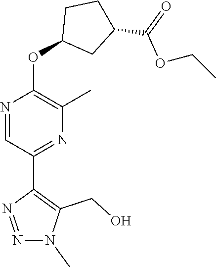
N1=CC(C2=C(CO)N(C)N=N2)=NC(C)=C1OC1CC(C(OCC)=O)CC1
